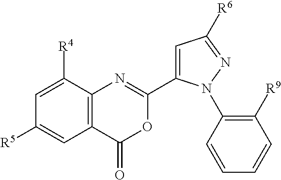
C1(C2=CC([R6])=NN2C2=C([R9])C=CC=C2)=NC2=C(C(=O)O1)C=C([R5])C=C2[R4]
